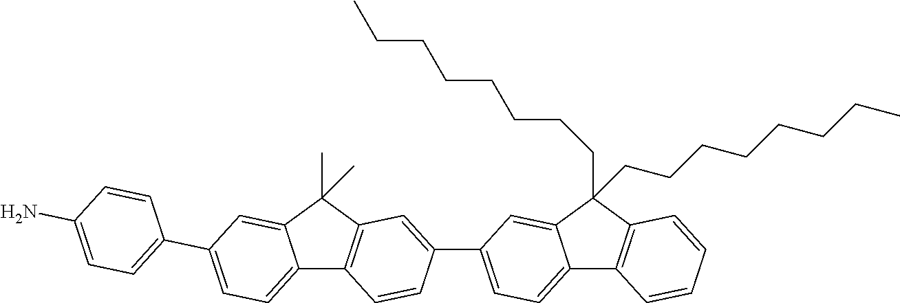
C12=CC=C(C3=CC=C(N)C=C3)C=C1C(C)(C)C1=C2C=CC(C2=CC=C3C4=C(C(CCCCCCCC)(CCCCCCCC)C3=C2)C=CC=C4)=C1
